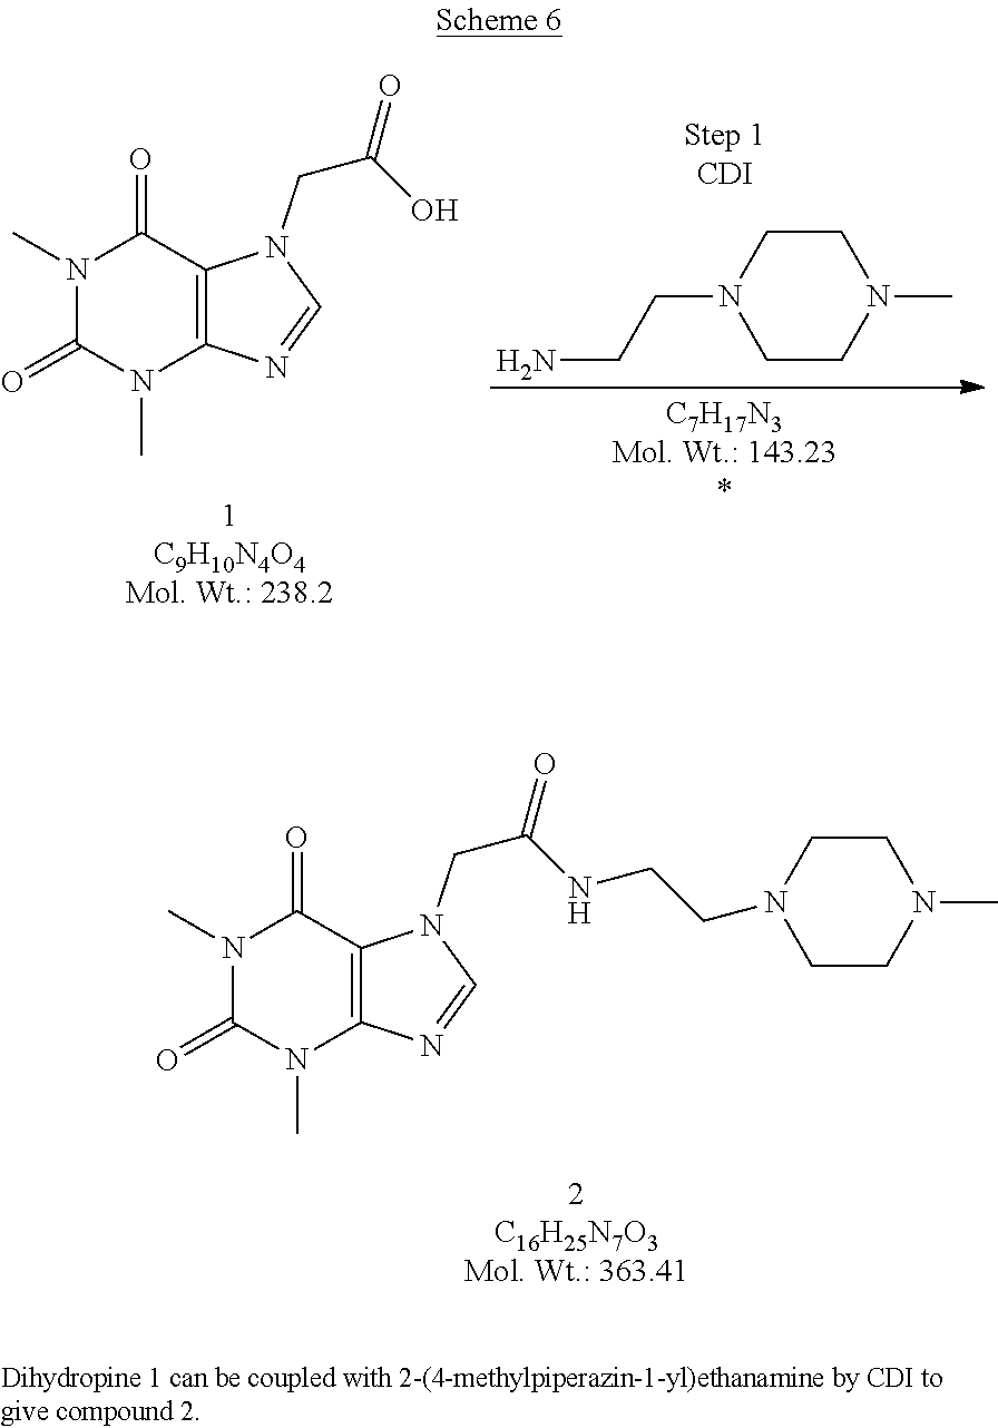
N1(C)C2=C(C(=O)N(C)C1=O)N(CC(NCCN1CCN(C)CC1)=O)C=N2.N1(C)C2=C(C(=O)N(C)C1=O)N(CC(O)=O)C=N2.N1(C)CCN(CCN)CC1
